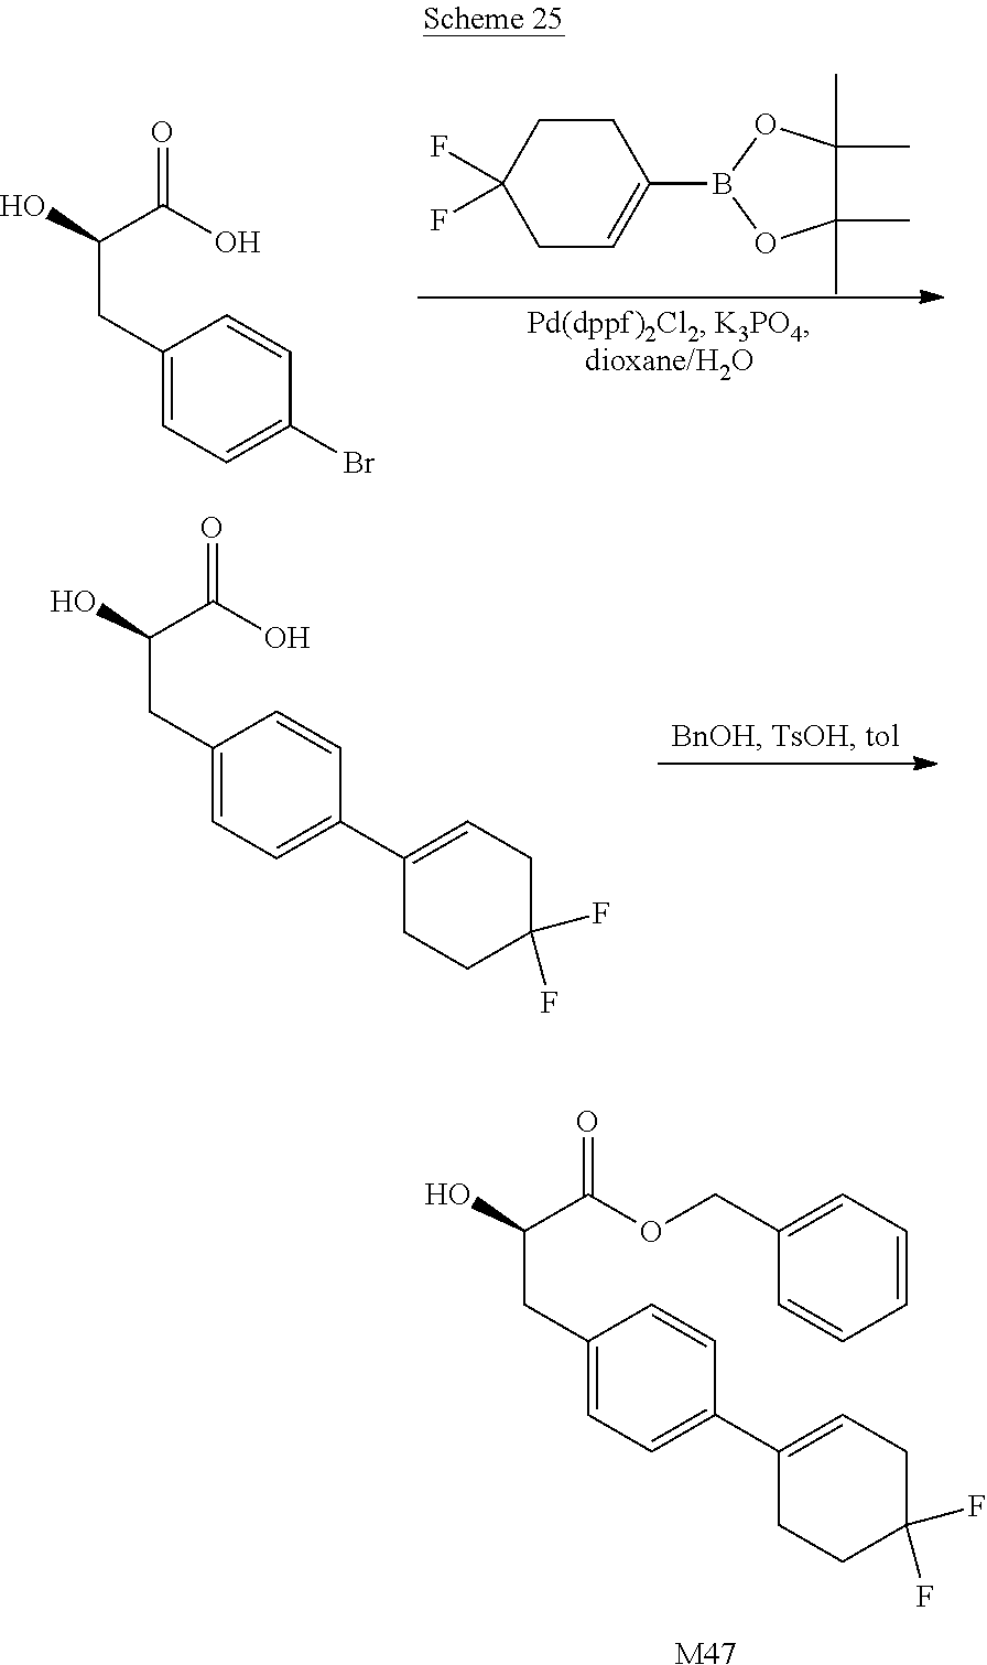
C1(CC(O)C(O)=O)=CC=C(Br)C=C1.C1CC(F)(F)CC=C1B1OC(C)(C)C(C)(C)O1.C1(CC(O)C(O)=O)=CC=C(C2=CCC(F)(F)CC2)C=C1.C1(CC(O)C(OCC2=CC=CC=C2)=O)=CC=C(C2=CCC(F)(F)CC2)C=C1.[M47]
